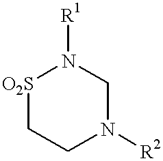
[O2S]1CCN([R2])CN1[R1]
